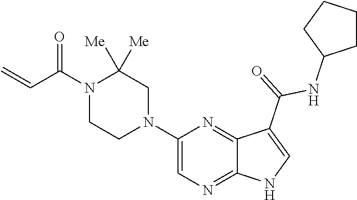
C1=C(N2CC([Me])([Me])N(C(C=C)=O)CC2)N=C2C(=N1)NC=C2C(=O)NC1CCCC1
